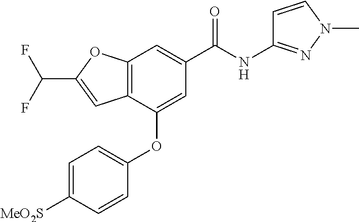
C12=C(C(OC3=CC=C([MeO2S])C=C3)=CC(C(NC3=NN(C)C=C3)=O)=C1)C=C(C(F)F)O2
